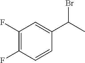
C1(F)=C(F)C=CC(C(C)Br)=C1
